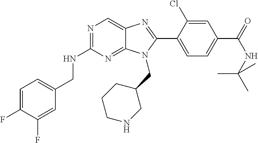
C1=C(F)C(F)=CC(CNC2=NC=C3C(=N2)N(CC2CCCNC2)C(C2=CC=C(C(=O)NC(C)(C)C)C=C2Cl)=N3)=C1
